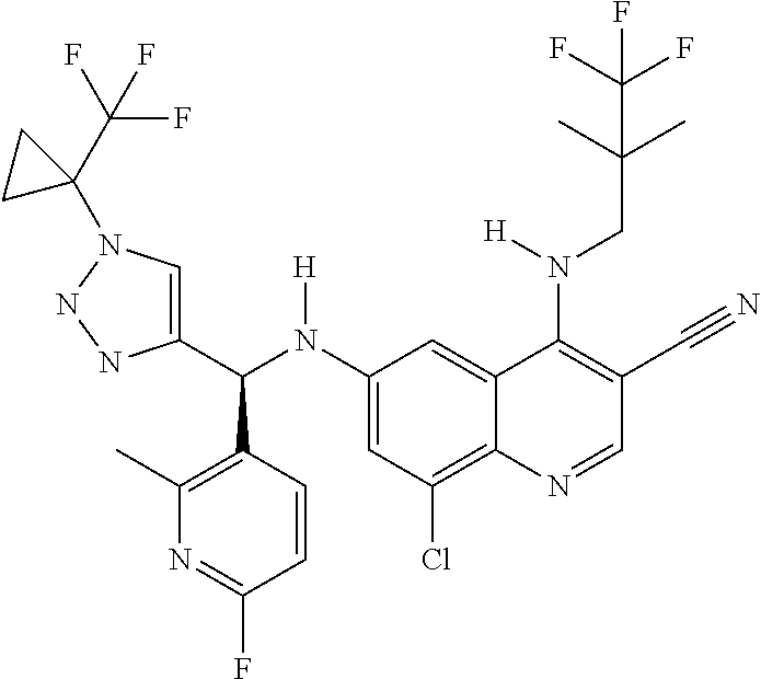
C1(N(C(C2=CN(C3(C(F)(F)F)CC3)NN2)C2=C(C)N=C(F)C=C2)[H])=CC(Cl)=C2C(=C1)C(N(CC(C)(C)C(F)(F)F)[H])=C(C#N)C=N2
